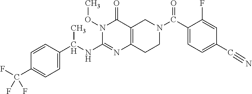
C1=CC(C(NC2=NC3=C(C(=O)N2OC)CN(C(C2=CC=C(C#N)C=C2F)=O)CC3)C)=CC=C1C(F)(F)F
